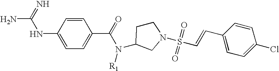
C1(NC(=N)N)=CC=C(C(N([R1])C2CCN(S(C=CC3=CC=C(Cl)C=C3)(=O)=O)C2)=O)C=C1
